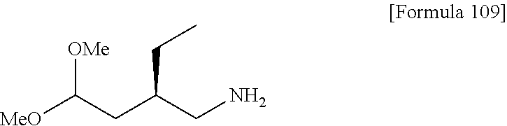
[MeO]C(CC(CN)CC)[OMe]
